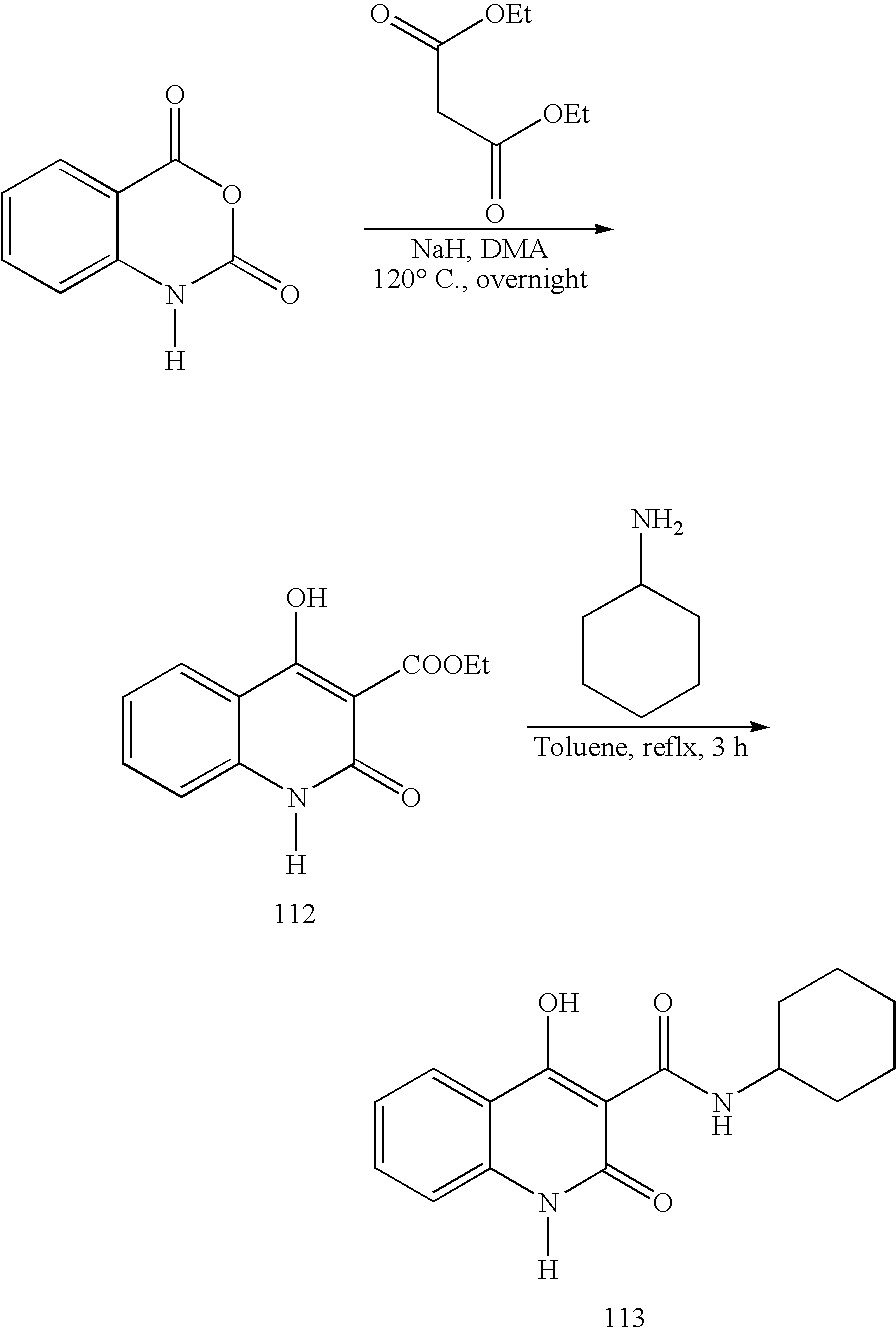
C1=CC=C2C(=C1)C(O)=C(C(NC1CCCCC1)=O)C(=O)N2[H].O=C([OEt])CC([OEt])=O.C1=CC=C2C(=C1)C(=O)OC(=O)N2[H].C1CCCCC1N.C1=CC=C2C(=C1)C(O)=C([COOEt])C(=O)N2[H]
